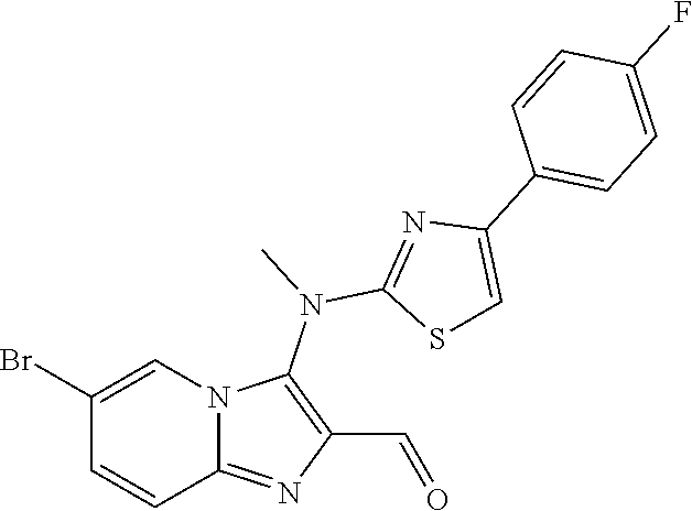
BrC1=CN2C(=NC(C=O)=C2N(C)C2=NC(C3=CC=C(F)C=C3)=CS2)C=C1
